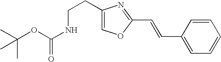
C1=CC(C=CC2=NC(CCNC(=O)OC(C)(C)C)=CO2)=CC=C1
